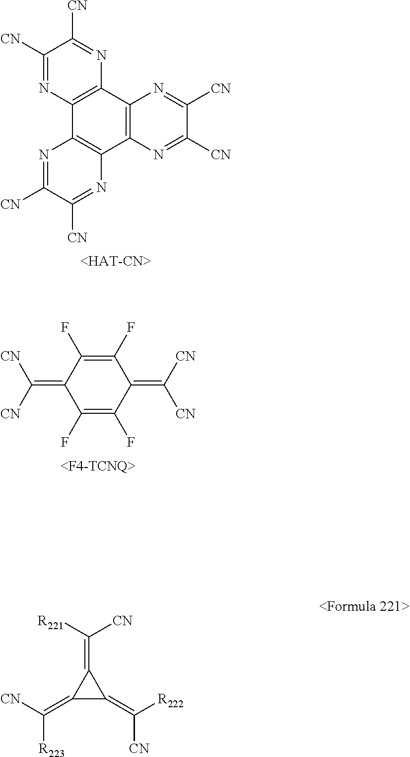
C1([CN])=NC2=C(N=C1[CN])C1=C(C3=C2N=C([CN])C([CN])=N3)N=C([CN])C([CN])=N1.C1(F)=C(F)C(=C([CN])[CN])C(F)=C(F)C1=C([CN])[CN].C1(=C([R221])[CN])C(=C([CN])[R223])C1=C([R222])[CN]
